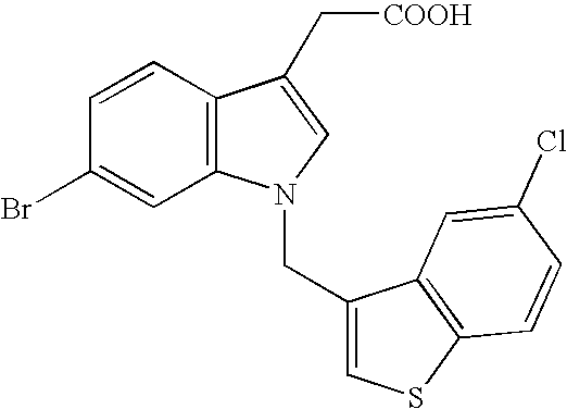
C1(Br)=CC2=C(C=C1)C(C[COOH])=CN2CC1=CSC2=C1C=C(Cl)C=C2
